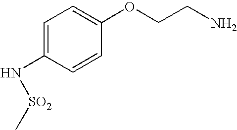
C1=C(N[SO2]C)C=CC(OCCN)=C1
